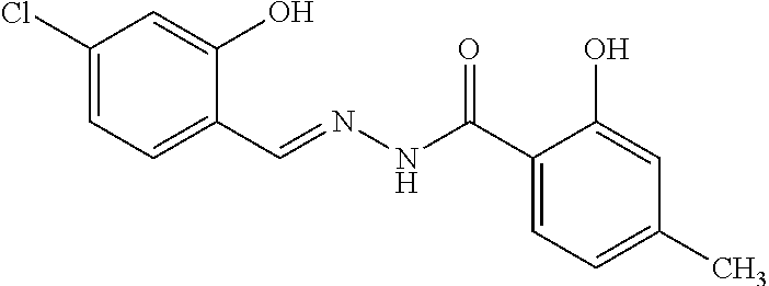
C1(Cl)=CC=C(C=NNC(C2=CC=C(C)C=C2O)=O)C(O)=C1
